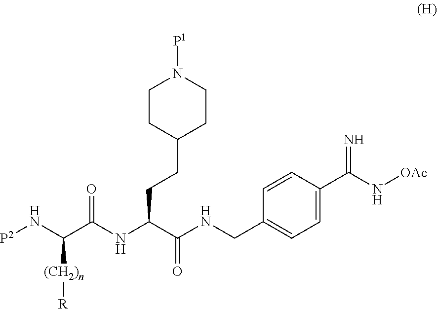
C1CC(CCC(C(NCC2=CC=C(C(N[OAc])=N)C=C2)=O)NC(C(N[P2])[(CH2)n][R])=O)CCN1[P1]
